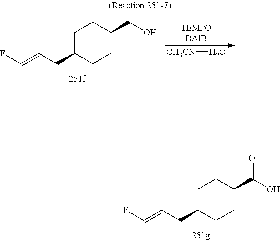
C1C(CC=CF)CCC(C(O)=O)C1.[TEMPOBAlB].C1C(CC=CF)CCC(CO)C1.[CH3CN]O
